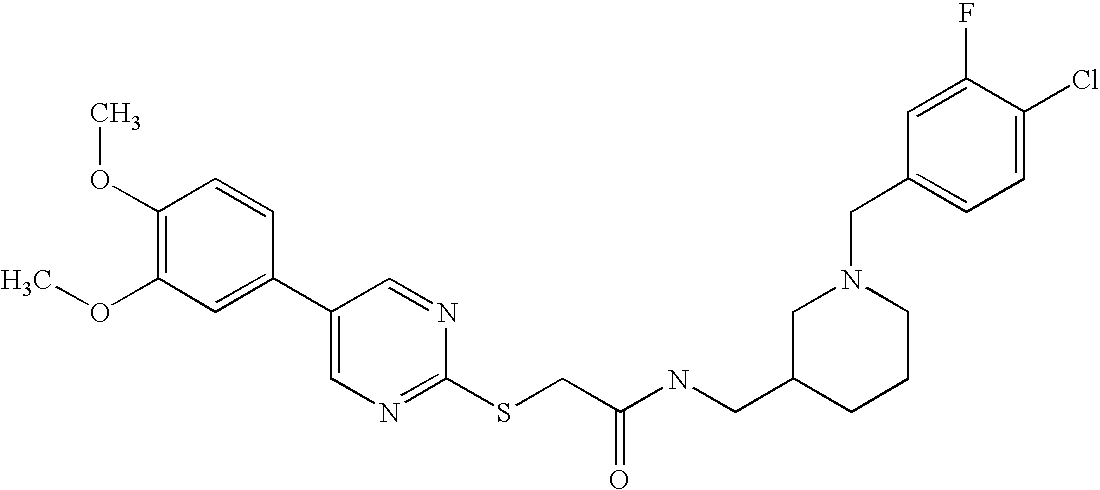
C1(OC)=C(OC)C=C(C2=CN=C(SCC(NCC3CCCN(CC4=CC=C(Cl)C(F)=C4)C3)=O)N=C2)C=C1
